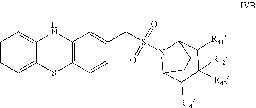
C1=CC=C2C(=C1)NC1=C(S2)C=CC(C(S(N2C3C([R44])C([R43])([R42])C([R41])C2CC3)(=O)=O)C)=C1
